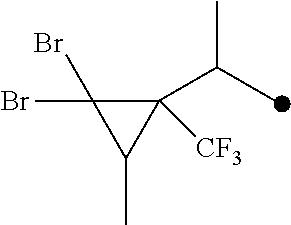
C1([CF3])(C(C)C)C(Br)(Br)C1C
